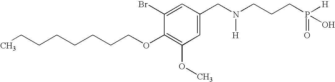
O(C1=C(OC)C=C(CN(CCCP([H])(=O)O)[H])C=C1Br)CCCCCCCC
